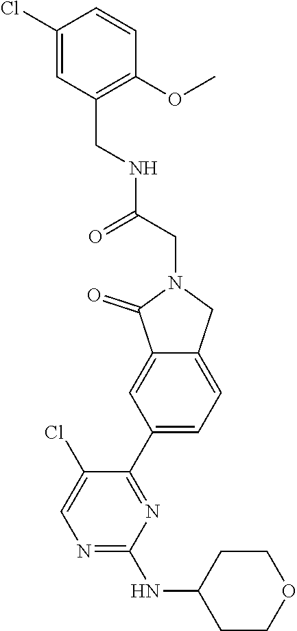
C1(C2=NC(NC3CCOCC3)=NC=C2Cl)=CC=C2C(=C1)C(=O)N(CC(NCC1=C(OC)C=CC(Cl)=C1)=O)C2
